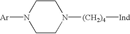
[Ar]N1CCN([(CH2)4][Ind])CC1
